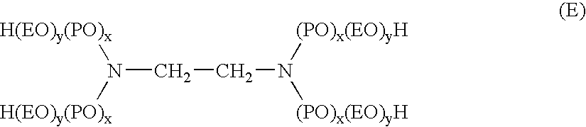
[H(EO)y(PO)x]N([H(EO)y(PO)x])CCN([(PO)x(EO)yH])[(PO)x(EO)yH]
